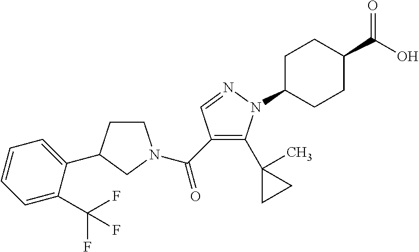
C1CC(C2=CC=CC=C2C(F)(F)F)CN1C(C1=C(C2(C)CC2)N(C2CCC(C(O)=O)CC2)N=C1)=O
